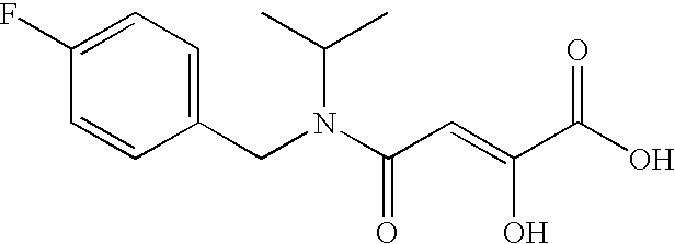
C1=CC(CN(C(C=C(C(O)=O)O)=O)C(C)C)=CC=C1F
